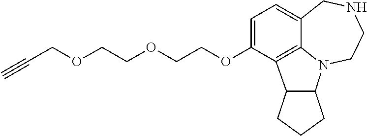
C1=C(OCCOCCOCC#C)C2=C3C(=C1)CNCCN3C1C2CCC1
